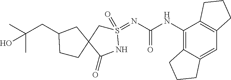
C12=C(NC(=O)N=S3(=O)CC4(C(=O)N3)CC(CC(C)(C)O)CC4)C3=C(C=C1CCC2)CCC3
